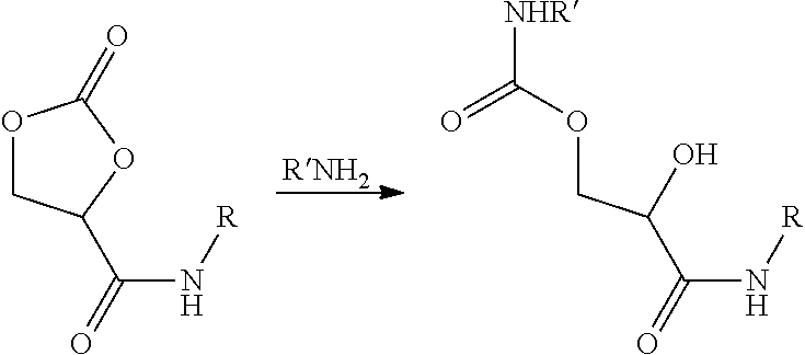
O1CC(C(=O)N[R])OC1=O.O(CC(C(=O)N[R])O)C([NHR])=O
